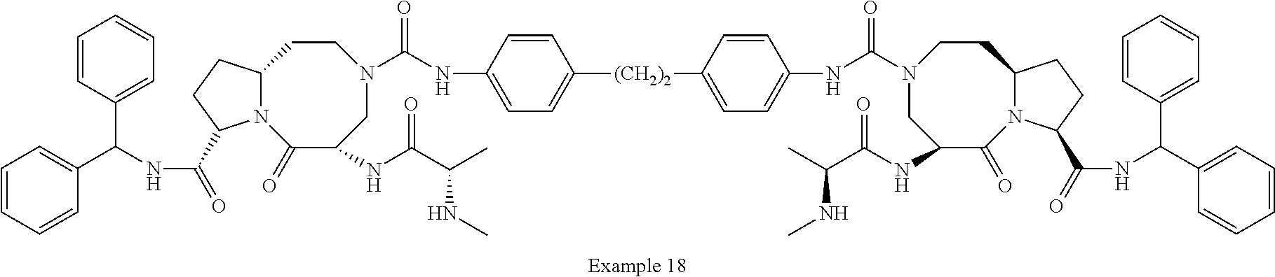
C1=CC(C(NC(=O)C2N3C(=O)C(NC(=O)C(NC)C)CN(C(=O)NC4=CC=C([(CH2)2]C5=CC=C(NC(=O)N6CC(NC(=O)C(NC)C)C(=O)N7C(CC6)CCC7C(NC(C6=CC=CC=C6)C6=CC=CC=C6)=O)C=C5)C=C4)CCC3CC2)C2=CC=CC=C2)=CC=C1
